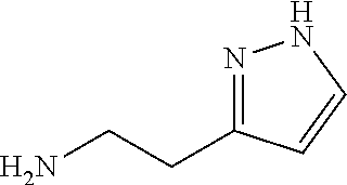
N1=C(CCN)C=CN1
